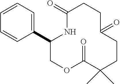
C1=CC=C(C2COC(=O)C(C)(C)CCC(=O)CCC(=O)N2)C=C1
